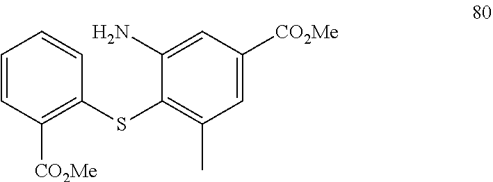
C1(N)=CC([CO2Me])=CC(C)=C1SC1=C([CO2Me])C=CC=C1
